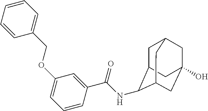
C1C2C(NC(C3=CC(OCC4=CC=CC=C4)=CC=C3)=O)C3CC(O)(CC1C3)C2
